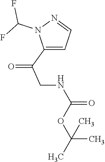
C1(C(CNC(=O)OC(C)(C)C)=O)=CC=NN1C(F)F
